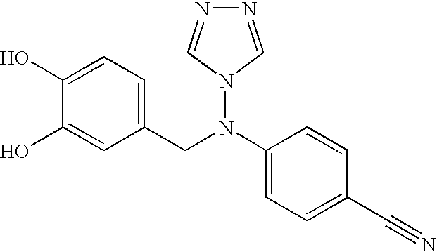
C1(O)=CC=C(CN(C2=CC=C(C#N)C=C2)N2C=NN=C2)C=C1O
